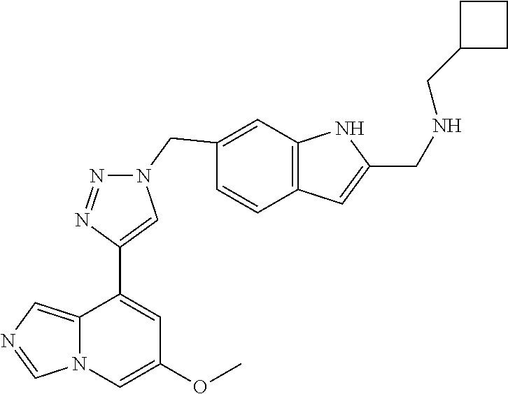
C12=CN=CN1C=C(OC)C=C2C1=CN(CC2=CC3=C(C=C2)C=C(CNCC2CCC2)N3)N=N1
